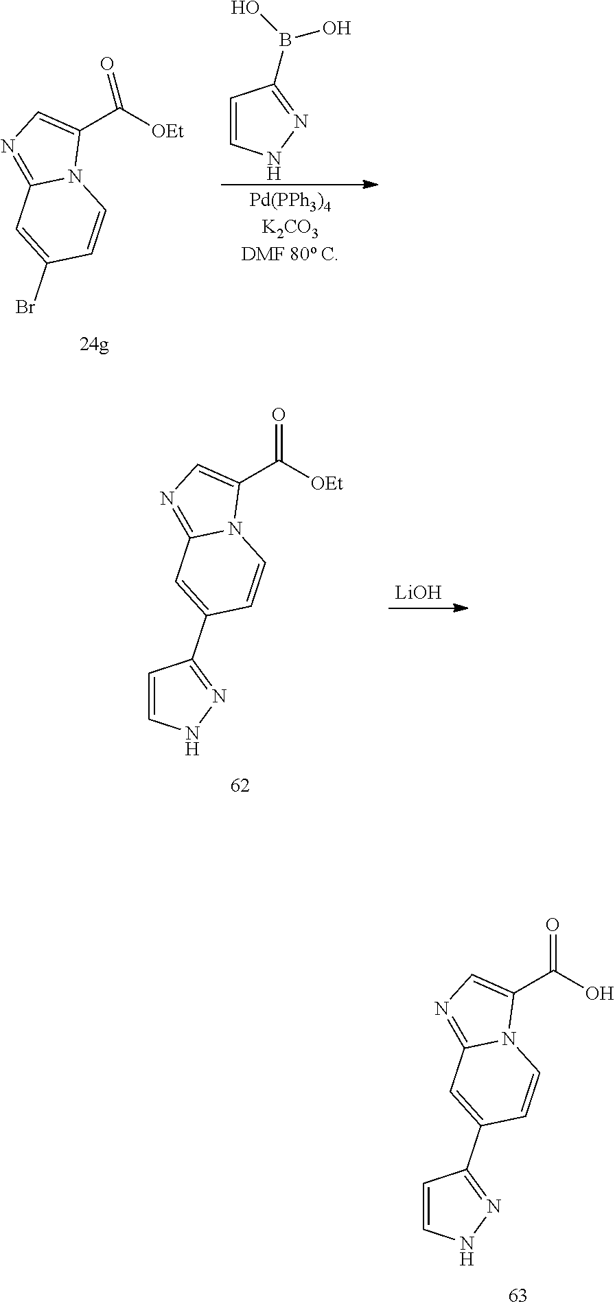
C1(C(O)=O)=CN=C2N1C=CC(C1=NNC=C1)=C2.C1(C([OEt])=O)=CN=C2N1C=CC(Br)=C2.C1=CNN=C1B(O)O.C1(C([OEt])=O)=CN=C2N1C=CC(C1=NNC=C1)=C2.[LiOH]
